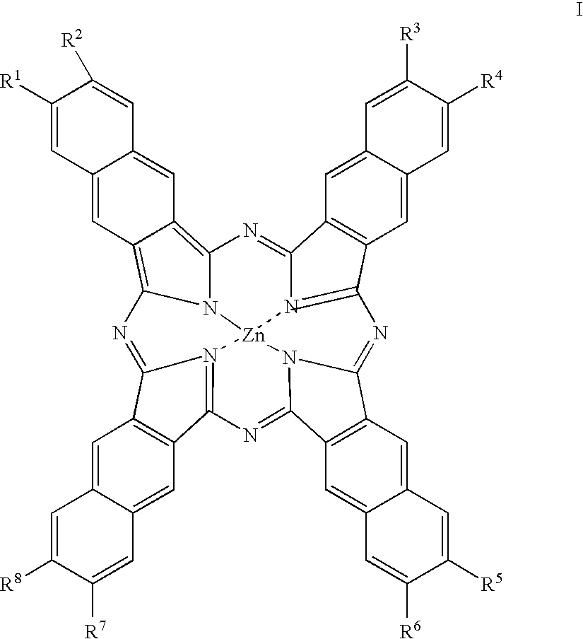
C1([R1])=CC2=CC3=C4N5C(=C3C=C2C=C1[R2])N=C1C2=C(C=C3C(=C2)C=C([R3])C([R4])=C3)C2=N1[Zn]51N3=C(C5=C(C=C6C=C([R8])C([R7])=CC6=C5)C3=N4)N=C3C4=C(C=C5C(=C4)C=C([R6])C([R5])=C5)C(=N2)N31
